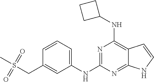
C1=CC(CS(C)(=O)=O)=CC(NC2=NC(NC3CCC3)=C3C(=N2)NC=C3)=C1
